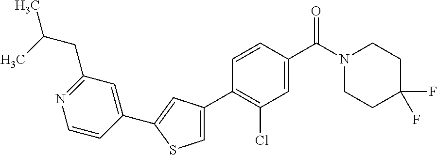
C1(C2=CC(C3=C(Cl)C=C(C(N4CCC(F)(F)CC4)=O)C=C3)=CS2)=CC(CC(C)C)=NC=C1
